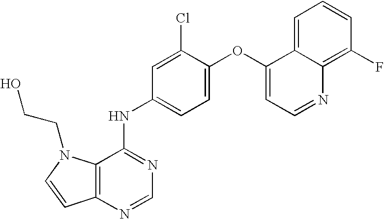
C12=C(N=CN=C1NC1=CC=C(OC3=CC=NC4=C(F)C=CC=C34)C(Cl)=C1)C=CN2CCO
